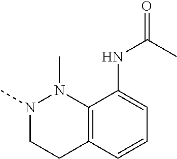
N1(C)CCC2=C(N1C)C(NC(=O)C)=CC=C2
